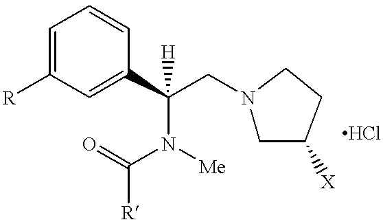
C1=C([R])C=C(C(CN2CC([X])CC2)([H])N(C(=O)[R])[Me])C=C1
